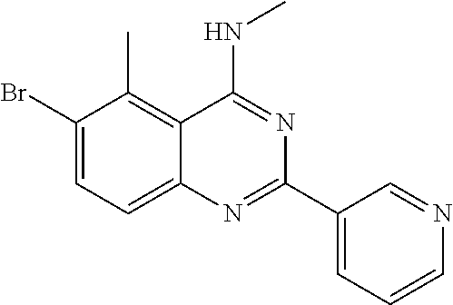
C1(Br)=CC=C2C(=C1C)C(NC)=NC(C1=CC=CN=C1)=N2
